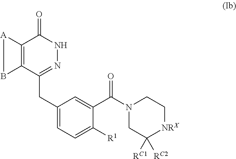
C12=C(C(CC3=CC=C([R1])C(C(N4CC([RC2])([RC1])[NRX]CC4)=O)=C3)=NNC1=O)B[A]2
